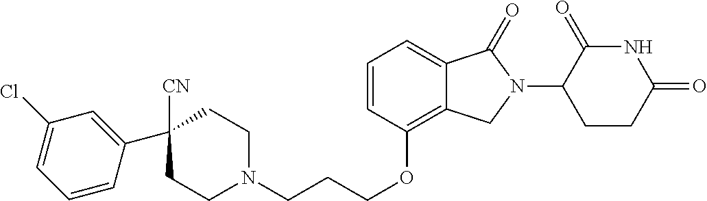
C1N(CCCOC2=C3C(=CC=C2)C(=O)N(C2C(=O)NC(=O)CC2)C3)CCC(C2=CC(Cl)=CC=C2)([CN])C1
